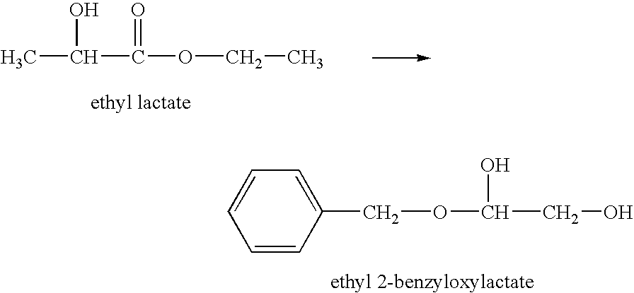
C(C(OCC)=O)(C)O.C(CO)(OCC1=CC=CC=C1)O
